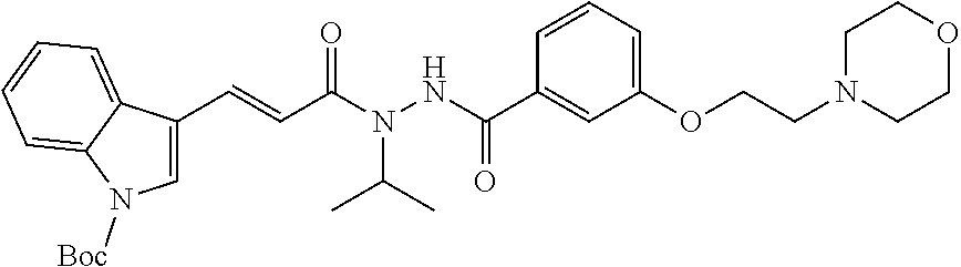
C1=C(C=CC(N(NC(C2=CC(OCCN3CCOCC3)=CC=C2)=O)C(C)C)=O)C2=CC=CC=C2N1[Boc]
